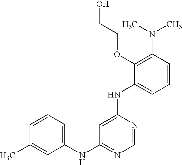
C1=CC=C(NC2=NC=NC(NC3=CC=CC(N(C)C)=C3OCCO)=C2)C=C1C
